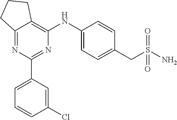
C12=NC(C3=CC=CC(Cl)=C3)=NC(NC3=CC=C(CS(N)(=O)=O)C=C3)=C1CCC2
